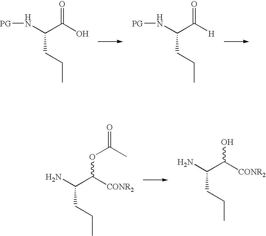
N(C(C(=O)O)CCC)[PG].N(C(C(=O)[H])CCC)[PG].NC(C(OC(C)=O)[CONR2])CCC.NC(C(O)[CONR2])CCC
